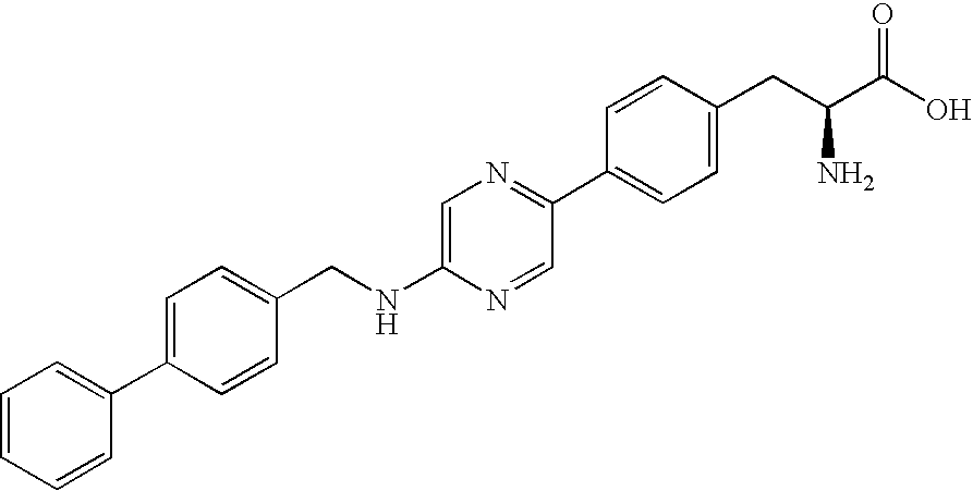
C1(NCC2=CC=C(C3=CC=CC=C3)C=C2)=CN=C(C2=CC=C(CC(C(O)=O)N)C=C2)C=N1
